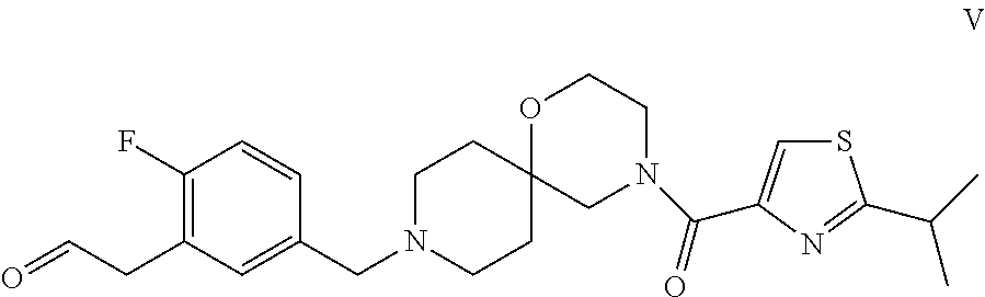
O=CCC1=C(F)C=CC(CN2CCC3(CC2)CN(C(=O)C2=CSC(C(C)C)=N2)CCO3)=C1
